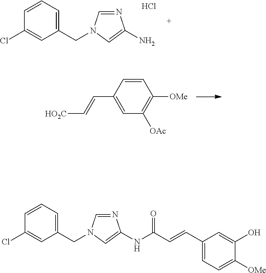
C1=CC=C(CN2C=NC(N)=C2)C=C1Cl.Cl.C1(C=C[HO2C])=CC([OAc])=C([OMe])C=C1.C1=CC=C(CN2C=NC(NC(C=CC3=CC=C([OMe])C(O)=C3)=O)=C2)C=C1Cl
